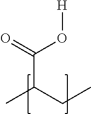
C(C(C)CC)(=O)O[H]
